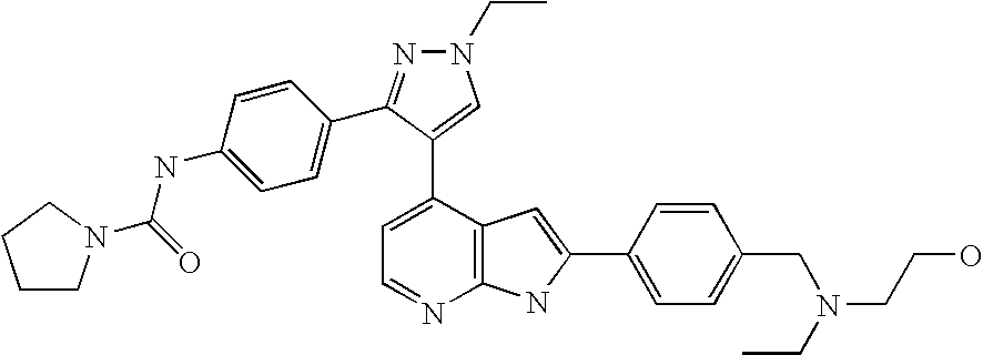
C1=C(C2=CN(CC)N=C2C2=CC=C(NC(=O)N3CCCC3)C=C2)C2=C(N=C1)NC(C1=CC=C(CN(CCO)CC)C=C1)=C2
